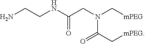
C(=O)(NCCN)CN(C[mPEG])C(=O)C[mPEG]
